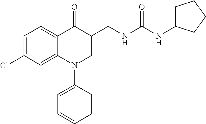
C1=C(Cl)C=C2C(=C1)C(=O)C(CNC(NC1CCCC1)=O)=CN2C1=CC=CC=C1
